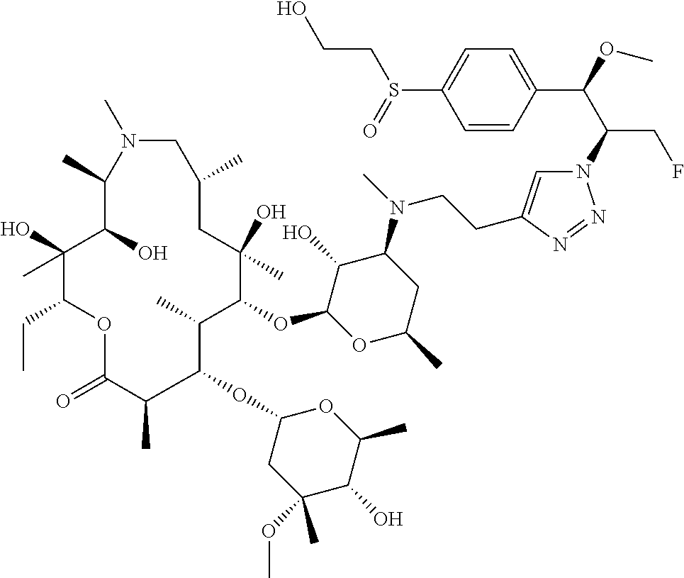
N1=NN(C(C(C2=CC=C(S(=O)CCO)C=C2)OC)CF)C=C1CCN(C1C(O)C(OC2C(C)C(OC3CC(OC)(C)C(O)C(C)O3)C(C)C(=O)OC(CC)C(O)(C)C(O)C(C)N(C)CC(C)CC2(O)C)OC(C)C1)C
